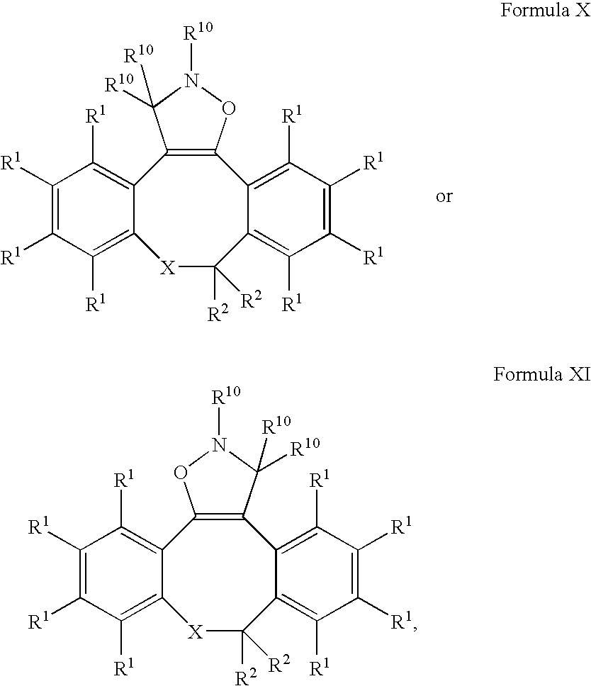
C12=C([R1])C([R1])=C([R1])C([R1])=C1[X]C([R2])([R2])C1=C([R1])C([R1])=C([R1])C([R1])=C1C1=C2C([R10])([R10])N([R10])O1.C12=C([R1])C([R1])=C([R1])C([R1])=C1[X]C([R2])([R2])C1=C([R1])C([R1])=C([R1])C([R1])=C1C1=C2ON([R10])C1([R10])[R10]
